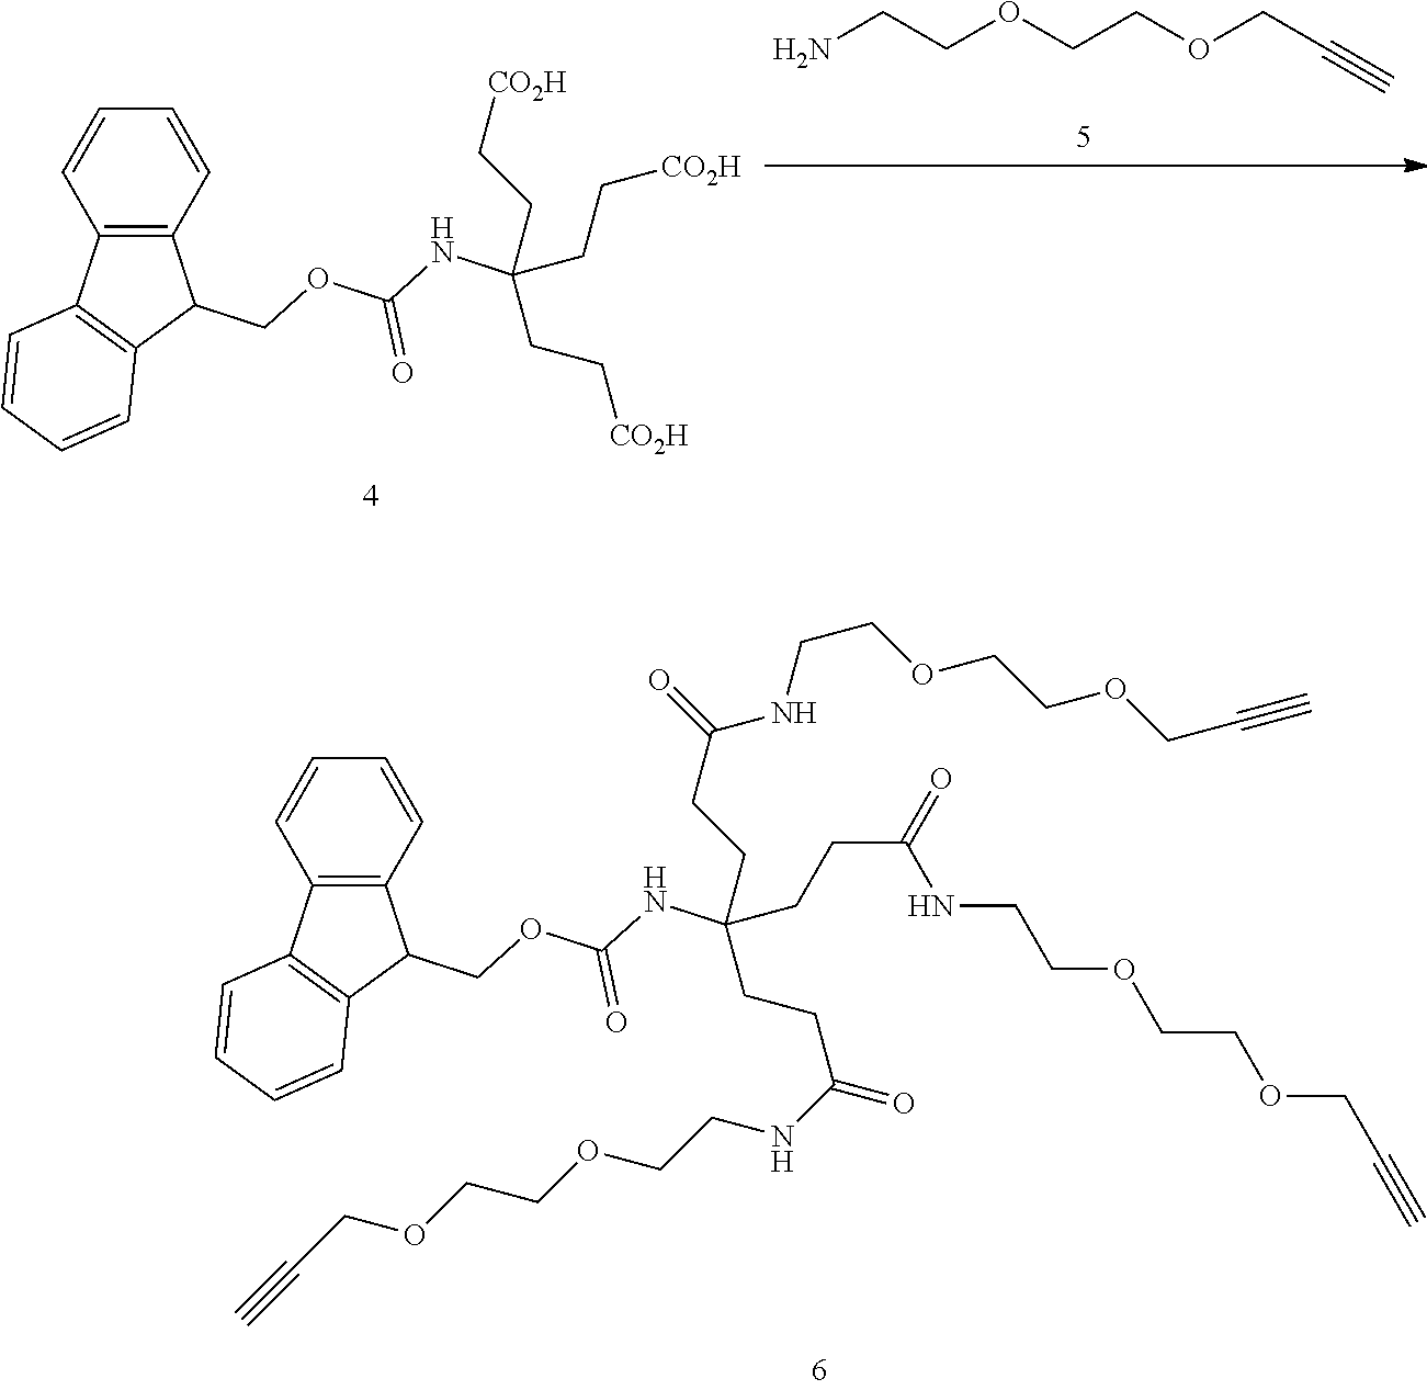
NCCOCCOCC#C.C12=C(C=CC=C1)C(COC(NC(CC[CO2H])(CC[CO2H])CC[CO2H])=O)C1=C2C=CC=C1.C12=C(C=CC=C1)C(COC(NC(CCC(=O)NCCOCCOCC#C)(CCC(=O)NCCOCCOCC#C)CCC(=O)NCCOCCOCC#C)=O)C1=C2C=CC=C1
